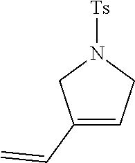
C1(C=C)=CCN([Ts])C1
